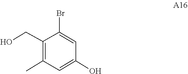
C1=C(Br)C(CO)=C(C)C=C1O
